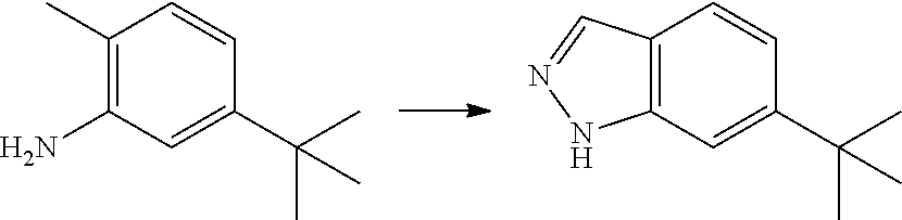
C1(C)=C(N)C=C(C(C)(C)C)C=C1.C12=C(C=C(C(C)(C)C)C=C1)NN=C2
